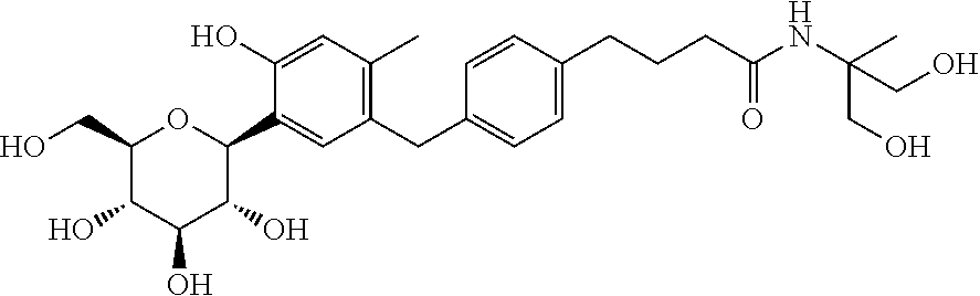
C1(CO)C(O)C(O)C(O)C(C2=CC(CC3=CC=C(CCCC(=O)NC(C)(CO)CO)C=C3)=C(C)C=C2O)O1
